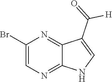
C1(Br)=CN=C2C(=N1)C(C(=O)[H])=CN2
